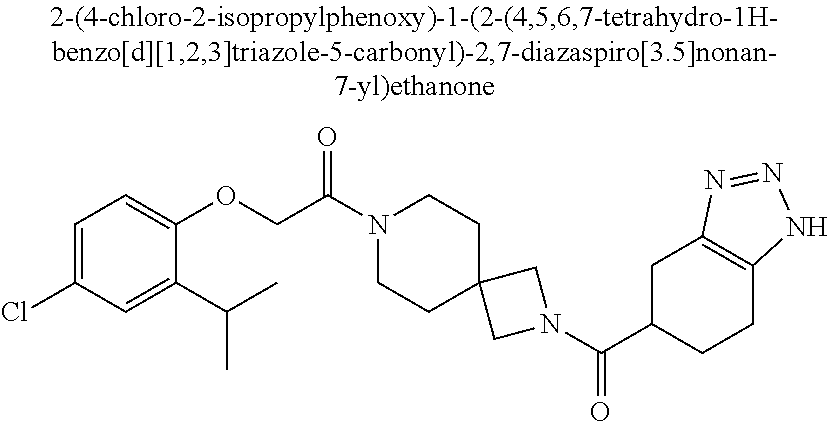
C1(C(C)C)=CC(Cl)=CC=C1OCC(N1CCC2(CC1)CN(C(C1CCC3=C(C1)N=NN3)=O)C2)=O
